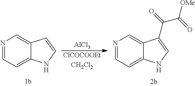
[ClCOCOOEtCH2Cl2].[AlCl3].N1=CC=C2C(=C1)C(C(C([OMe])=O)=O)=CN2.N1=CC=C2C(=C1)C=CN2
